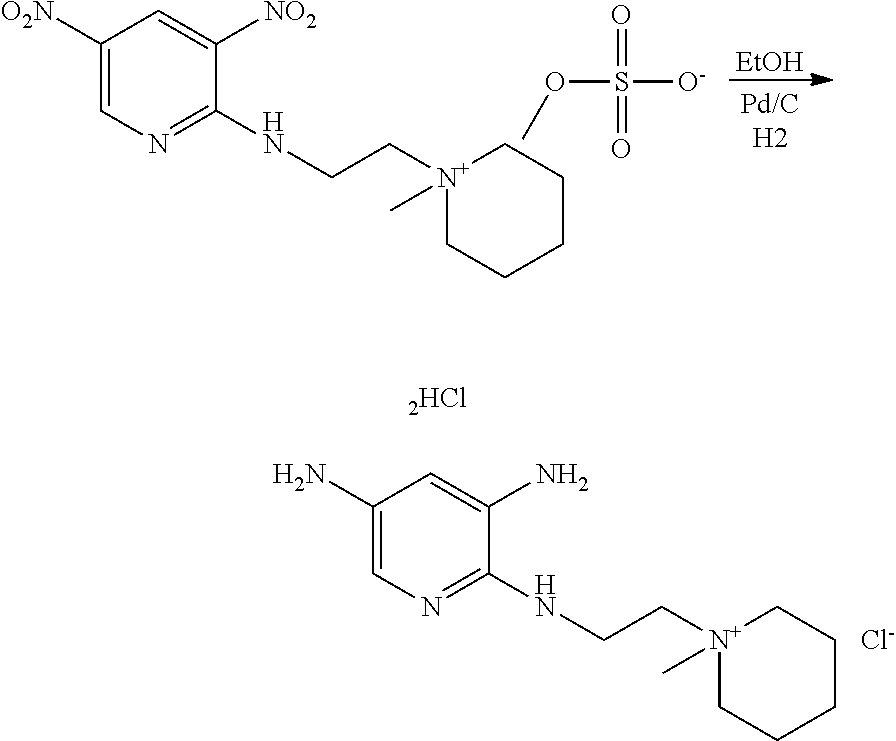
O(S([O-])(=O)=O)C.C1([O2N])=CN=C(NCC[N+]2(C)CCCCC2)C([NO2])=C1.[EtOH].C1(N)=CN=C(NCC[N+]2(C)CCCCC2)C(N)=C1.[Cl-]
